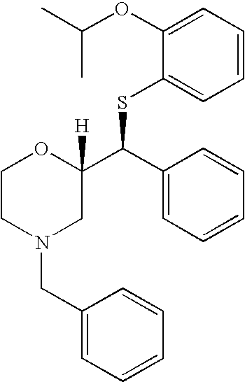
C1(OC(C)C)=CC=CC=C1SC(C1([H])OCCN(CC2=CC=CC=C2)C1)C1=CC=CC=C1
